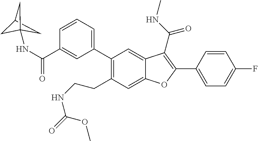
C1=C(C2=C(C(NC)=O)C3=CC(C4=CC=CC(C(=O)NC56CC(C5)C6)=C4)=C(CCNC(=O)OC)C=C3O2)C=CC(F)=C1
